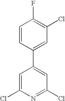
C1=C(Cl)N=C(Cl)C=C1C1=CC(Cl)=C(F)C=C1
